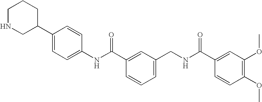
C1(NC(C2=CC(CNC(C3=CC(OC)=C(OC)C=C3)=O)=CC=C2)=O)=CC=C(C2CCCNC2)C=C1
